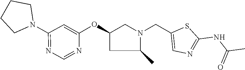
N1(C2=NC=NC(OC3CN(CC4=CN=C(NC(C)=O)S4)C(C)C3)=C2)CCCC1
